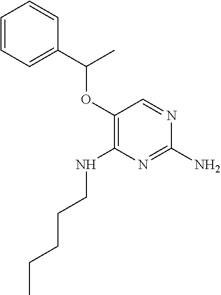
C1=CC=C(C(OC2=C(NCCCCC)N=C(N)N=C2)C)C=C1
